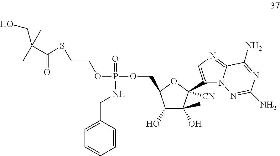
C1(O)C(O)(C)C([CN])(C2=CN=C3N2N=C(N)N=C3N)OC1COP(OCCSC(C(CO)(C)C)=O)(=O)NCC1=CC=CC=C1
